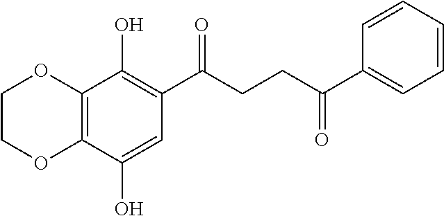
C12=C(C(O)=CC(C(CCC(C3=CC=CC=C3)=O)=O)=C1O)OCCO2
